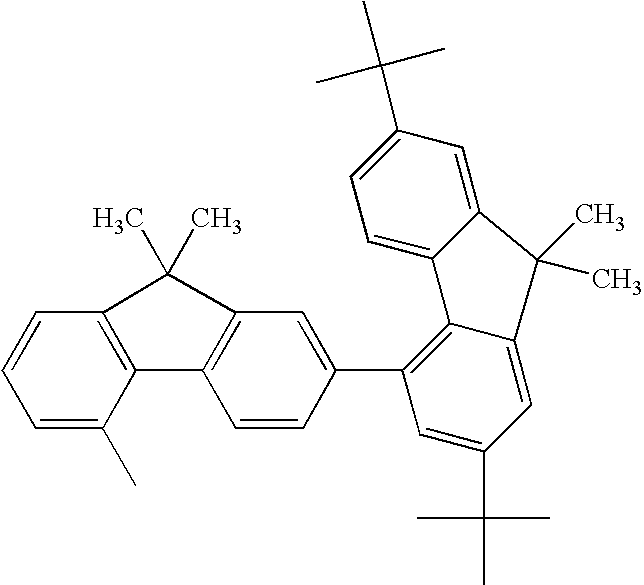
C1=CC=C(C)C2=C1C(C)(C)C1=C2C=CC(C2=C3C(=CC(C(C)(C)C)=C2)C(C)(C)C2=CC(C(C)(C)C)=CC=C32)=C1
